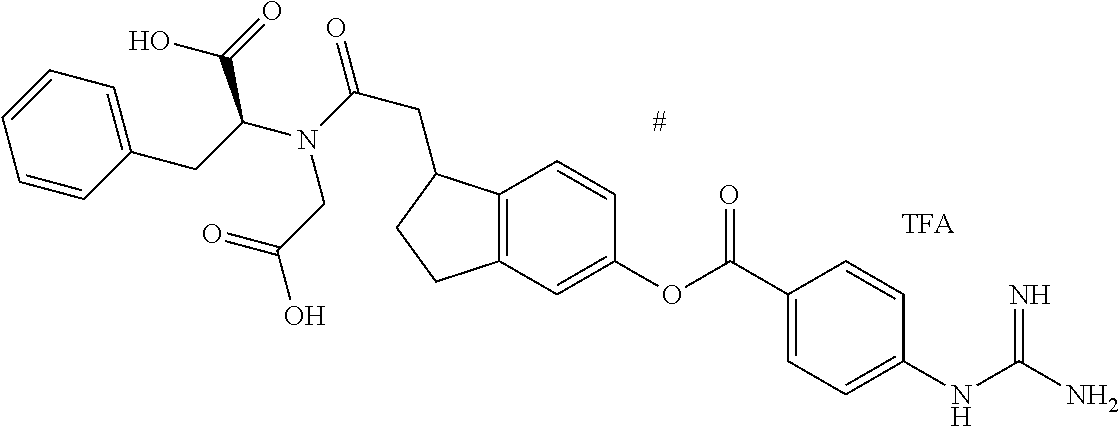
C12=C(C=C(OC(C3=CC=C(NC(N)=N)C=C3)=O)C=C1)CCC2CC(N(CC(O)=O)C(C(O)=O)CC1=CC=CC=C1)=O.[TFA]
